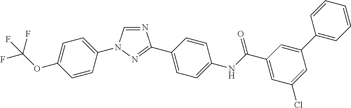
N1=CN(C2=CC=C(OC(F)(F)F)C=C2)N=C1C1=CC=C(NC(C2=CC(Cl)=CC(C3=CC=CC=C3)=C2)=O)C=C1
